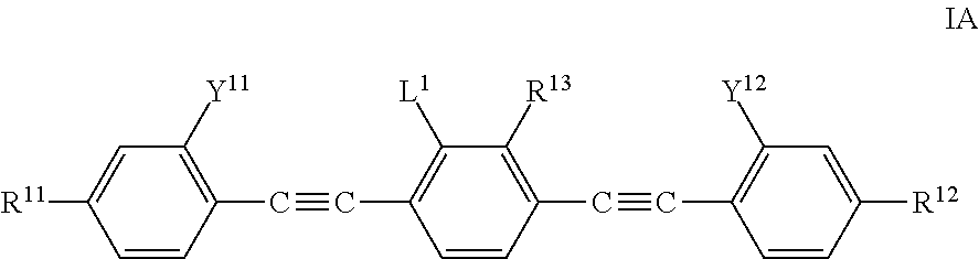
C1([L1])=C(C#CC2=C([Y11])C=C([R11])C=C2)C=CC(C#CC2=C([Y12])C=C([R12])C=C2)=C1[R13]
